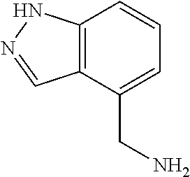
C12=C(C(CN)=CC=C1)C=NN2
